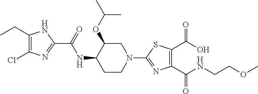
C1(CC)=C(Cl)N=C(C(=O)NC2CCN(C3=NC(C(NCCOC)=O)=C(C(O)=O)S3)CC2OC(C)C)N1
